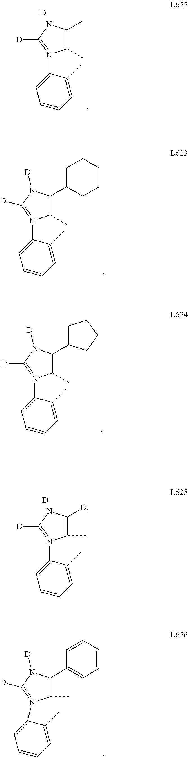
[D].C1(C)=C(C)NC([D])=N1C1=CC=CC=C1C.C1(C)=C(C2CCCCC2)N([D])C([D])=N1C1=CC=CC=C1C.C1(C)=C(C2CCCC2)N([D])C([D])=N1C1=CC=CC=C1C.C1(C)=C(C2=CC=CC=C2)N([D])C([D])=N1C1=CC=CC=C1C.[D].C1(C)=C([D])NC([D])=N1C1=CC=CC=C1C
